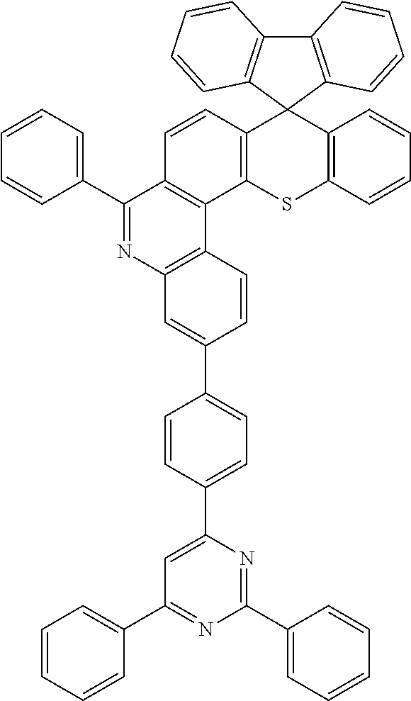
C12=C(C3(C4=C(S1)C1=C(C=C4)C(C4=CC=CC=C4)=NC4=C1C=CC(C1=CC=C(C5=CC(C6=CC=CC=C6)=NC(C6=CC=CC=C6)=N5)C=C1)=C4)C1=C(C4=C3C=CC=C4)C=CC=C1)C=CC=C2
